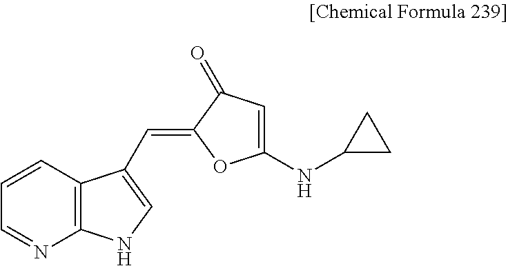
C12=C(C=CC=N1)C(C=C1OC(NC3CC3)=CC1=O)=CN2
